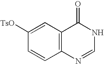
C1=NC2=C(C(=O)N1)C=C([TsO])C=C2
